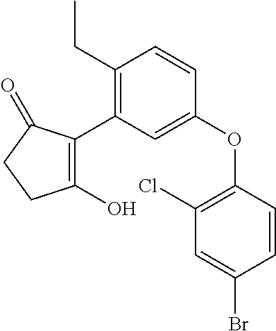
C1(O)=C(C2=C(CC)C=CC(OC3=C(Cl)C=C(Br)C=C3)=C2)C(=O)CC1
